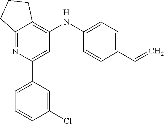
C12=NC(C3=CC=CC(Cl)=C3)=CC([HN]C3=CC=C(C=C)C=C3)=C1CCC2
